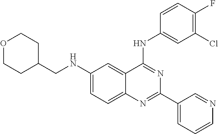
C1(CNC2=CC=C3C(=C2)C(NC2=CC(Cl)=C(F)C=C2)=NC(C2=CC=CN=C2)=N3)CCOCC1
